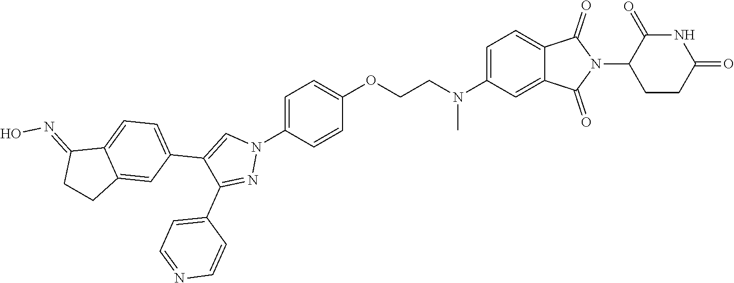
C1=C(N(CCOC2=CC=C(N3C=C(C4=CC=C5C(=C4)CCC5=NO)C(C4=CC=NC=C4)=N3)C=C2)C)C=C2C(=C1)C(=O)N(C1CCC(=O)NC1=O)C2=O
